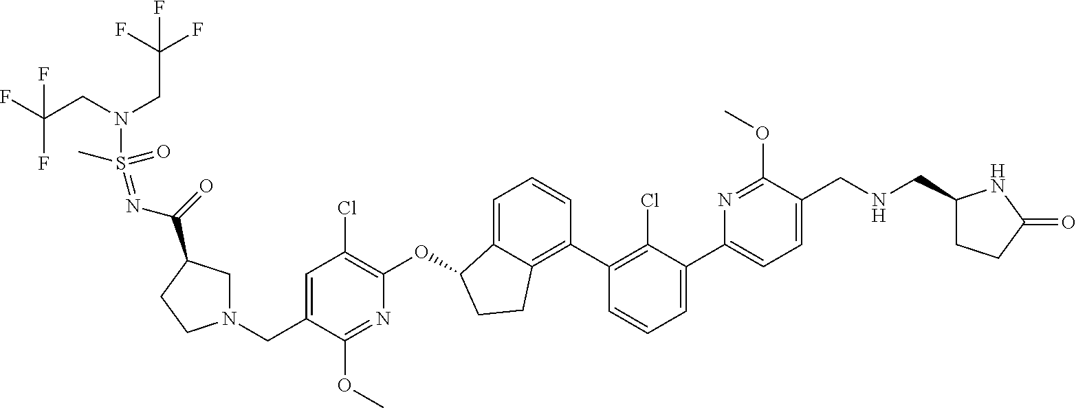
C1=C(C2=CC=CC(C3=C4C(=CC=C3)C(OC3=C(Cl)C=C(CN5CC(C(=O)N=S(=O)(C)N(CC(F)(F)F)CC(F)(F)F)CC5)C(OC)=N3)CC4)=C2Cl)N=C(OC)C(CNCC2CCC(=O)N2)=C1
